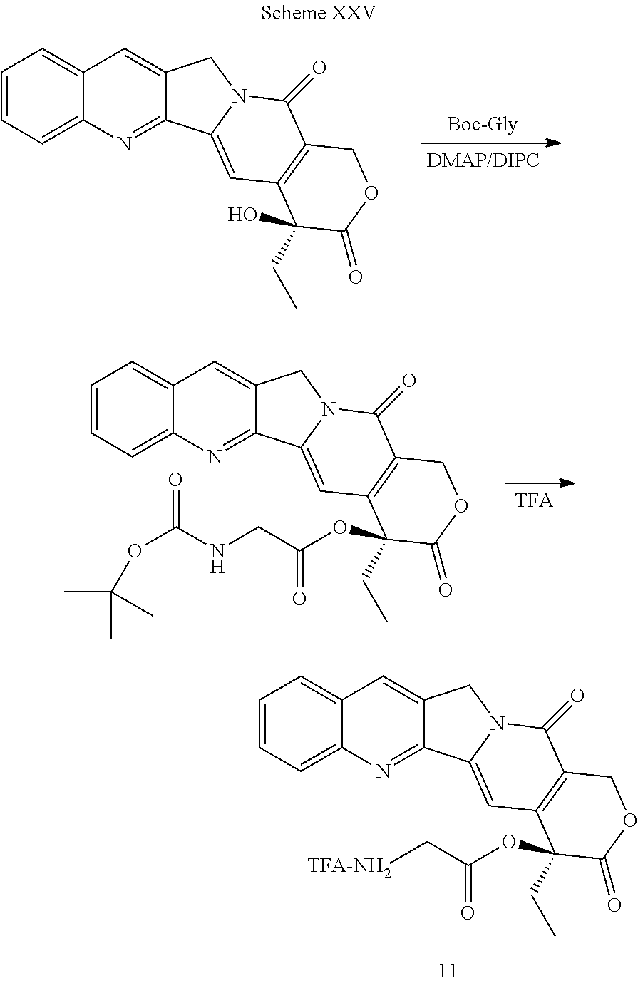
C1=CC=C2C(=C1)C=C1C(=N2)C2=CC3=C(C(=O)N2C1)COC(=O)C3(O)CC.C1=CC=C2C(=C1)C=C1C(=N2)C2=CC3=C(C(=O)N2C1)COC(=O)C3(OC(CNC(OC(C)(C)C)=O)=O)CC.C1=CC=C2C(=C1)C=C1C(=N2)C2=CC3=C(C(=O)N2C1)COC(=O)C3(OC(C[TFA-NH2])=O)CC
